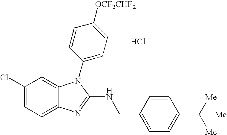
C1(Cl)=CC=C2C(=C1)N(C1=CC=C([OCF2CHF2])C=C1)C(NCC1=CC=C(C([Me])([Me])[Me])C=C1)=N2.Cl
